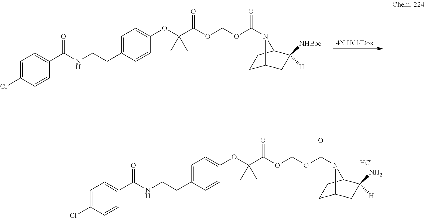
[4N HCl/Dox].C1=C(Cl)C=CC(C(NCCC2=CC=C(OC(C(=O)OCOC(=O)N3C4CCC3C([NHBoc])([H])C4)(C)C)C=C2)=O)=C1.C1=C(Cl)C=CC(C(NCCC2=CC=C(OC(C(=O)OCOC(=O)N3C4CCC3C(N)([H])C4)(C)C)C=C2)=O)=C1.Cl
